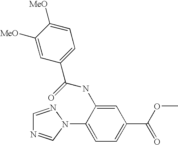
C1=NN(C2=CC=C(C(OC)=O)C=C2NC(=O)C2=CC=C([MeO])C([MeO])=C2)C=N1
